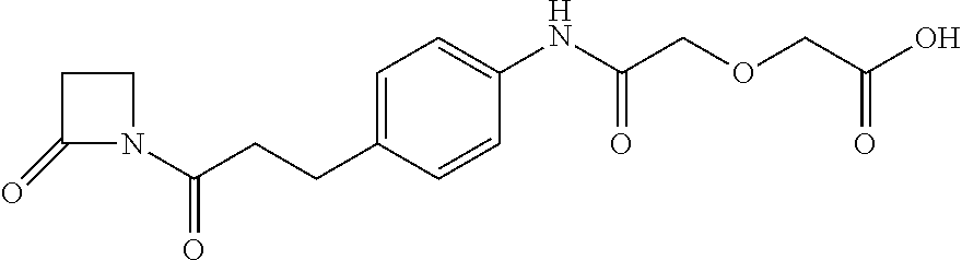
C1C(=O)N(C(CCC2=CC=C(NC(=O)COCC(=O)O)C=C2)=O)C1
